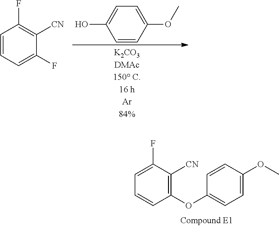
C1(F)=CC=CC(F)=C1[CN].C1=CC(OC)=CC=C1O.C1(OC2=CC=C(OC)C=C2)=C([CN])C(F)=CC=C1
